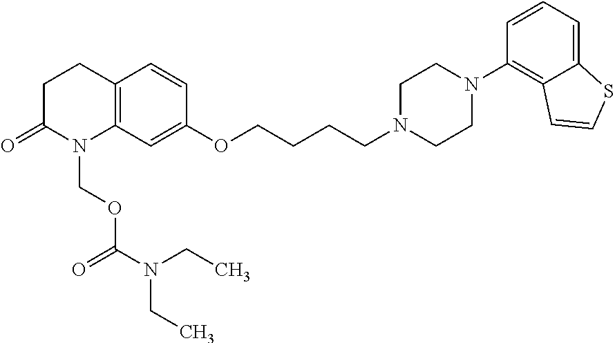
C12=C(CCC(=O)N1COC(=O)N(CC)CC)C=CC(OCCCCN1CCN(C3=C4C(=CC=C3)SC=C4)CC1)=C2
